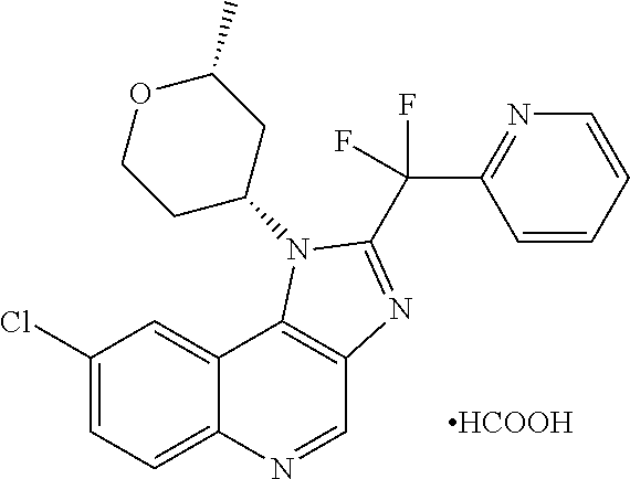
C1(Cl)=CC=C2C(=C1)C1=C(C=N2)N=C(C(C2=NC=CC=C2)(F)F)N1C1CC(C)OCC1.[HCOOH]
